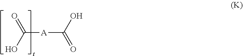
C([A]C(O)=O)(O)=O
